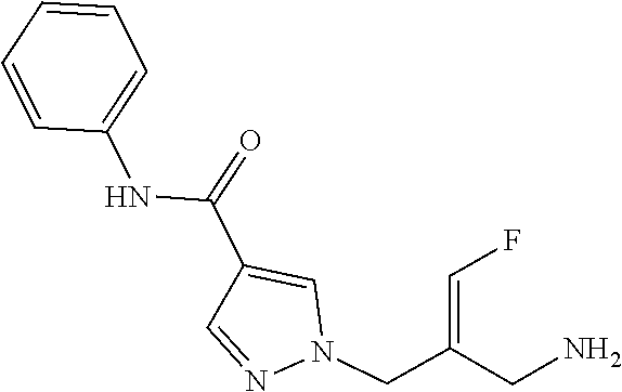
C1(C(=O)NC2=CC=CC=C2)=CN(CC(CN)=CF)N=C1
